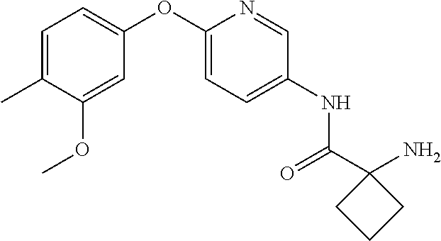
C1=C(C)C(OC)=CC(OC2=CC=C(NC(=O)C3(N)CCC3)C=N2)=C1
